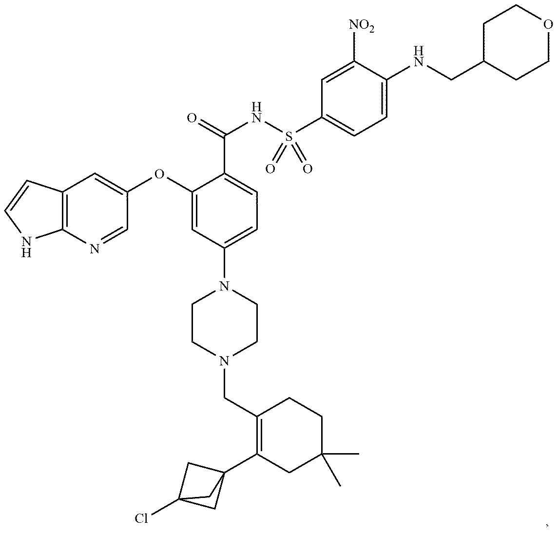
C1(CN2CCN(C3=CC=C(C(=O)NS(C4=CC=C(NCC5CCOCC5)C([NO2])=C4)(=O)=O)C(OC4=CC5=C(N=C4)NC=C5)=C3)CC2)=C(C23CC(Cl)(C2)C3)CC(C)(C)CC1
